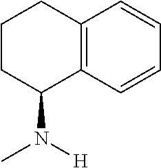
C12=C(C=CC=C1)C(N(C)[H])CCC2
